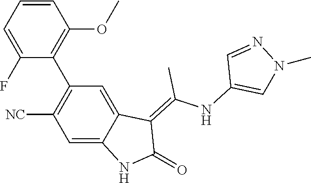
C1=CC=C(F)C(C2=C([NC])C=C3C(=C2)C(=C(NC2=CN(C)N=C2)C)C(=O)N3)=C1OC
